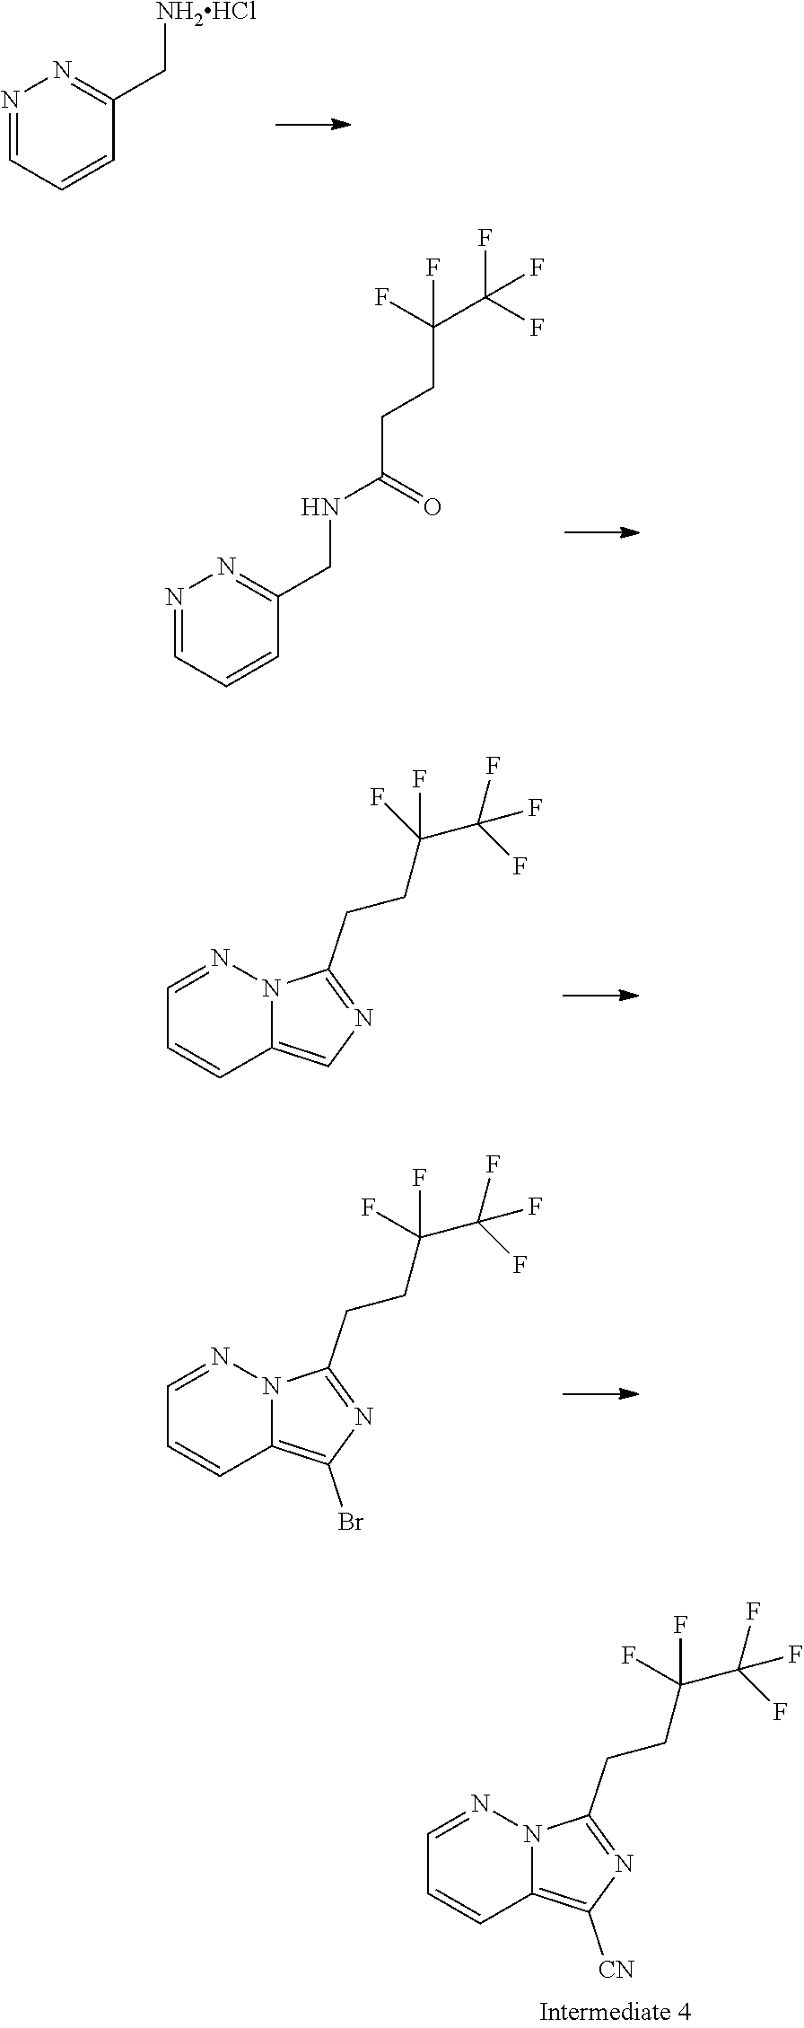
C1=NN2C(=C([CN])N=C2CCC(C(F)(F)F)(F)F)C=C1.N1=CC=CC(C[NH2HCl])=N1.N1=CC=CC(CNC(CCC(C(F)(F)F)(F)F)=O)=N1.C1=NN2C(=CN=C2CCC(C(F)(F)F)(F)F)C=C1.C1=NN2C(=C(Br)N=C2CCC(C(F)(F)F)(F)F)C=C1
